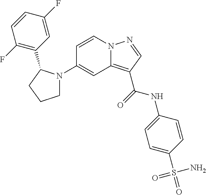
C1(N2CCCC2C2=C(F)C=CC(F)=C2)=CC2=C(C(=O)NC3=CC=C(S(=O)(N)=O)C=C3)C=NN2C=C1
